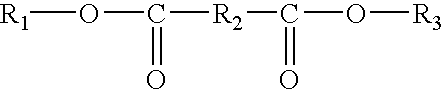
[R1]OC(=O)[R2]C(O[R3])=O
